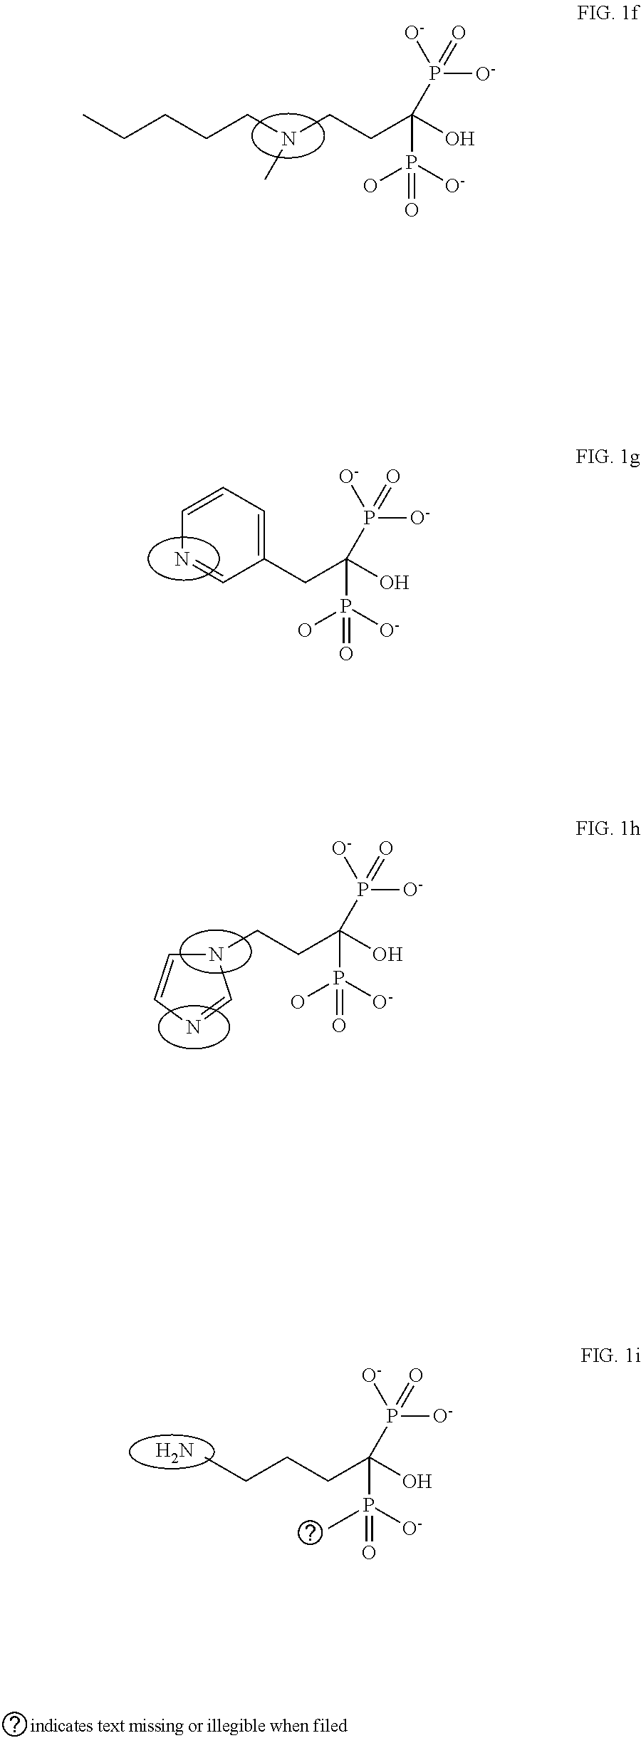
N.C(CCC(O)(P(=O)([O-])C)P([O-])([O-])=O)C.N(CCC(O)(P(=O)([O-])O)P([O-])([O-])=O)(CCCCC)C.C1(CC(O)(P(=O)([O-])O)P([O-])([O-])=O)=CC=CN=C1.N1(CCC(O)(P(=O)([O-])O)P([O-])([O-])=O)C=CN=C1
